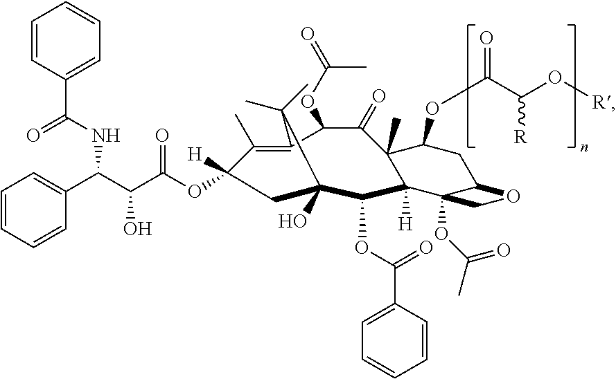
C1(C)=C2C(OC(=O)C)C(=O)C3(C)C(OC(=O)C(O[R])[R])CC4C(OC(C)=O)(C3([H])C(OC(=O)C3=CC=CC=C3)C(O)(C2(C)C)CC1([H])OC(C(C(C1=CC=CC=C1)NC(C1=CC=CC=C1)=O)O)=O)CO4
